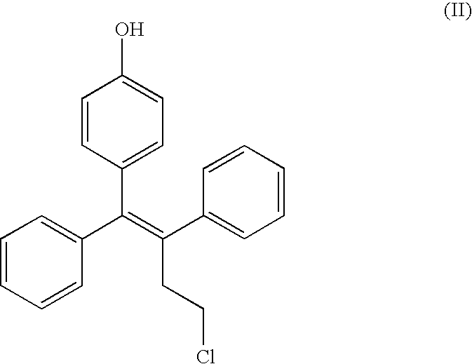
C1=CC(C(=C(C2=CC=CC=C2)CCCl)C2=CC=CC=C2)=CC=C1O
